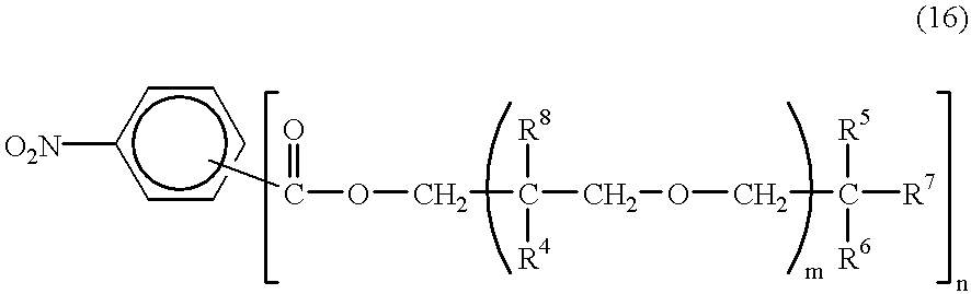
C(C(COCC([R7])([R6])[R5])([R8])[R4])OC(C)=O.[O2N]c1ccccc1
